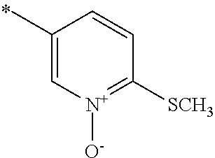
C1(C)=C[N+]([O-])=C([SCH3])C=C1
